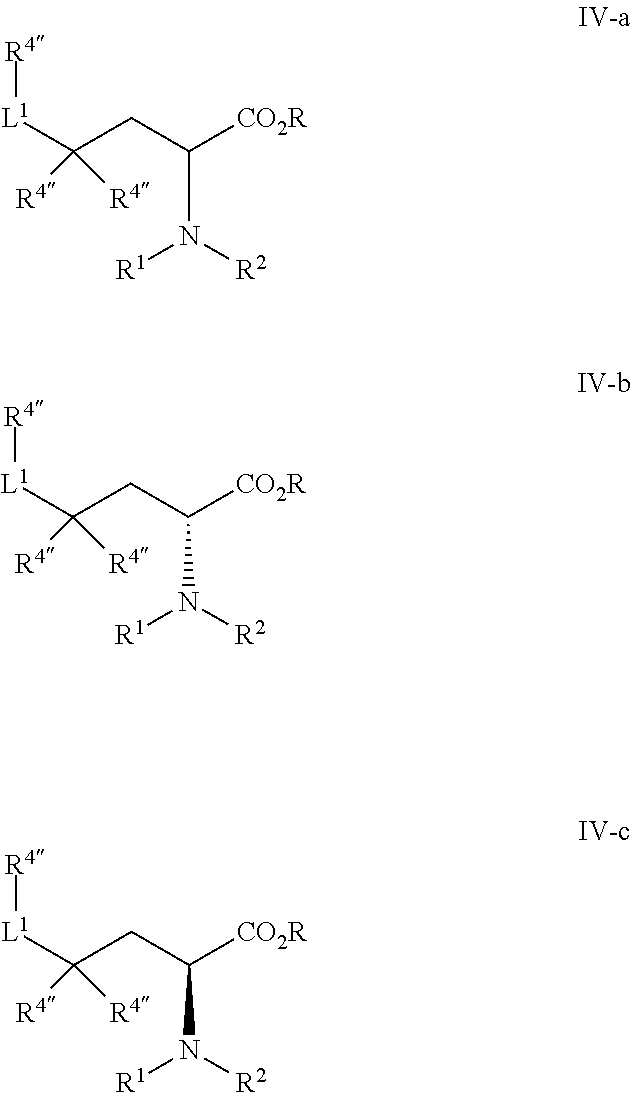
C(N([R2])[R1])(CC([L1][R4])([R4])[R4])[CO2R].C(N([R2])[R1])(CC([L1][R4])([R4])[R4])[CO2R].C(N([R2])[R1])(CC([L1][R4])([R4])[R4])[CO2R]
